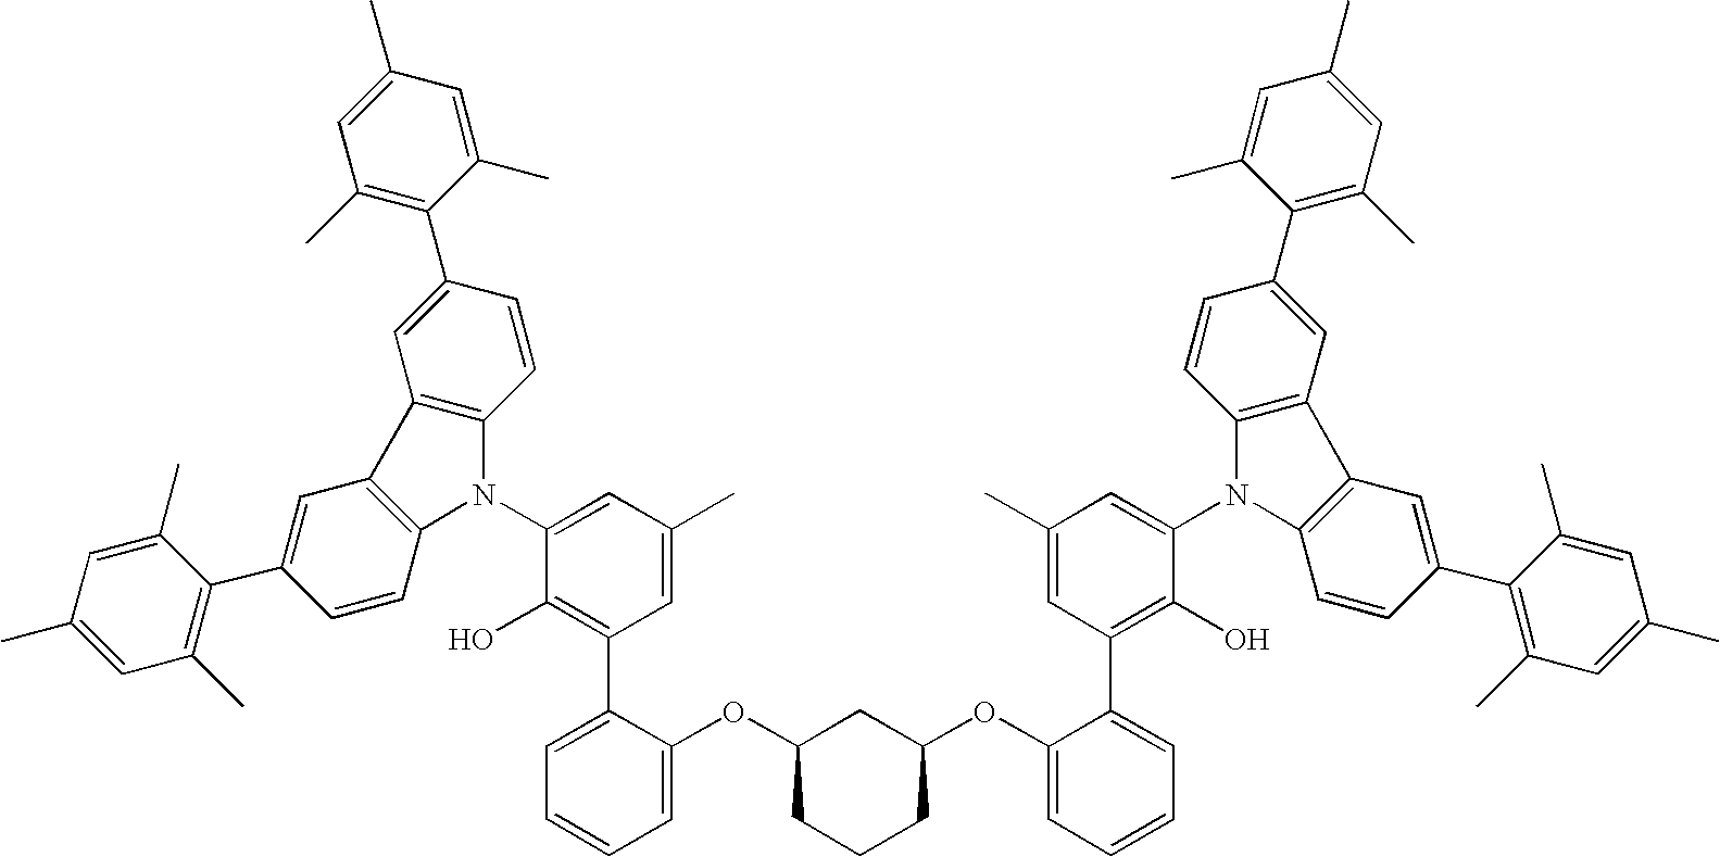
C1=C(C2=C(C)C=C(C)C=C2C)C=CC2=C1C1=C(N2C2=CC(C)=CC(C3=CC=CC=C3OC3CCCC(OC4=CC=CC=C4C4=C(O)C(N5C6=C(C=C(C7=C(C)C=C(C)C=C7C)C=C6)C6=C5C=CC(C5=C(C)C=C(C)C=C5C)=C6)=CC(C)=C4)C3)=C2O)C=CC(C2=C(C)C=C(C)C=C2C)=C1
